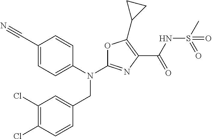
N(C1=NC(C(NS(C)(=O)=O)=O)=C(C2CC2)O1)(CC1=CC(Cl)=C(Cl)C=C1)C1=CC=C(C#N)C=C1
